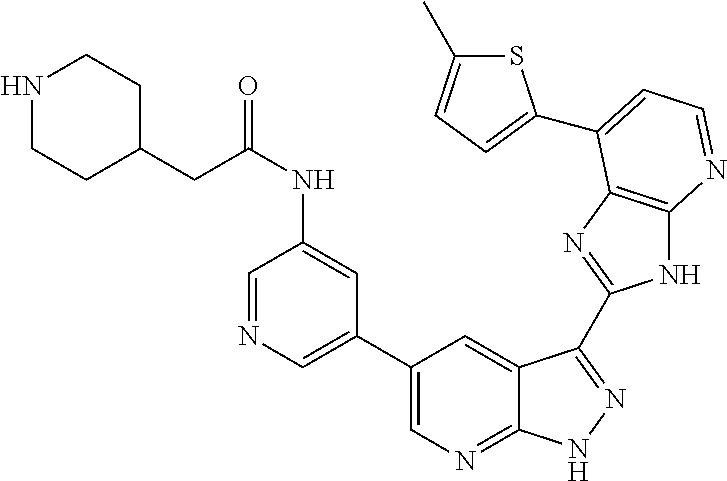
C1(C2=CN=CC(NC(CC3CCNCC3)=O)=C2)=CN=C2C(=C1)C(C1=NC3=C(N1)N=CC=C3C1=CC=C(C)S1)=NN2
